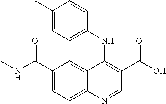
C12=CC(C(NC)=O)=CC=C1N=CC(C(O)=O)=C2NC1=CC=C(C)C=C1
